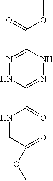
N1=C(C(OC)=O)NN=C(C(NCC(=O)OC)=O)N1
